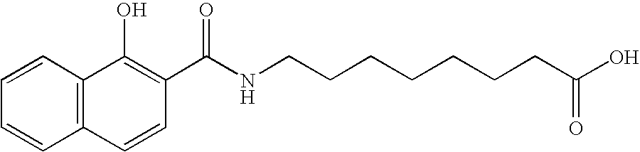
C1=CC2=C(C=C1)C(O)=C(C(NCCCCCCCC(O)=O)=O)C=C2
